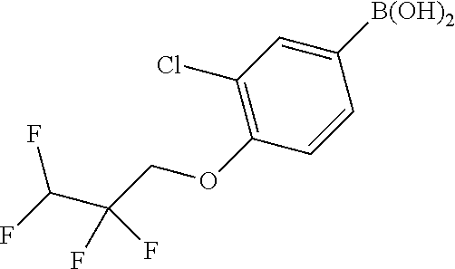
C1([B(OH)2])=CC(Cl)=C(OCC(C(F)F)(F)F)C=C1
